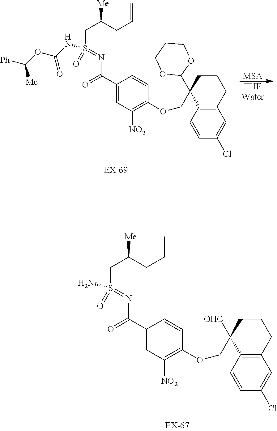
C12=C(C=CC(Cl)=C1)C(COC1=C([NO2])C=C(C(N=S(CC(CC=C)[Me])(=O)N)=O)C=C1)([OHC])CCC2.[MSA].[THFWater].C12=C(C=CC(Cl)=C1)C(COC1=C([NO2])C=C(C(N=S(CC(CC=C)[Me])(=O)NC(=O)OC([Me])[Ph])=O)C=C1)(C1OCCCO1)CCC2
